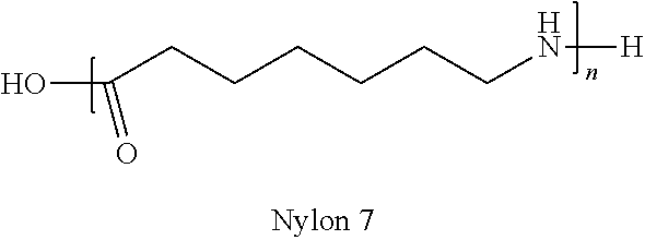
C(CCCCCCN[H])(O)=O
